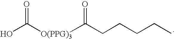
OC([O(PPG)3]C(CCCCC)=O)=O
